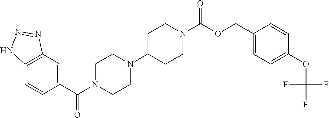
C1(C(N2CCN(C3CCN(C(OCC4=CC=C(OC(F)(F)F)C=C4)=O)CC3)CC2)=O)=CC2=C(C=C1)NN=N2
